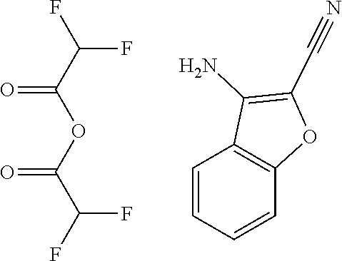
C(C(F)F)(=O)OC(C(F)F)=O.C12=C(OC(C#N)=C1N)C=CC=C2
